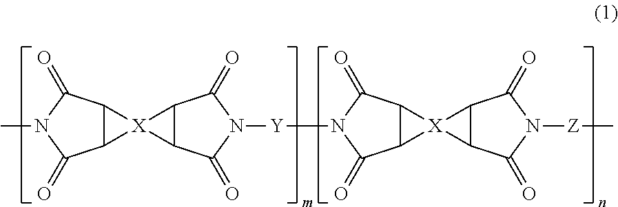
C12C(C(=O)N(C)C1=O)[X]21C2C1C(=O)N([Y]N1C(=O)C3C(C1=O)[X]31C3C1C(=O)N([Z]C)C3=O)C2=O
